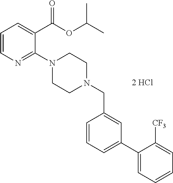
C1=CN=C(N2CCN(CC3=CC(C4=CC=CC=C4[CF3])=CC=C3)CC2)C(C(OC(C)C)=O)=C1
